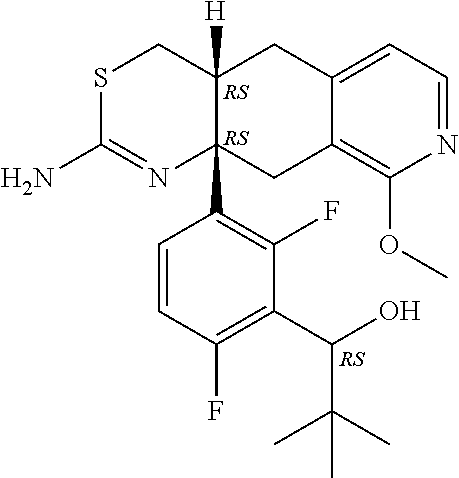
[RS].[RS].C12=CC=NC(OC)=C1CC1(C3=C(F)C(C(O)C(C)(C)C)=C(F)C=C3)C([H])(C2)CSC(N)=N1.[RS]
